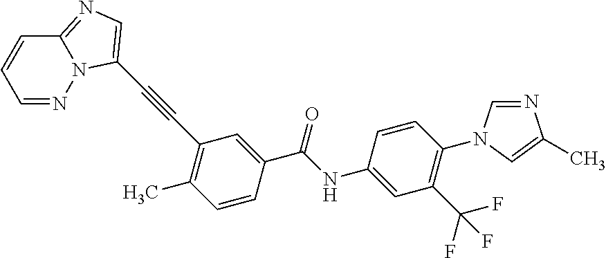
C1(N2C=NC(C)=C2)=C(C(F)(F)F)C=C(NC(C2=CC(C#CC3=CN=C4C=CC=NN43)=C(C)C=C2)=O)C=C1
